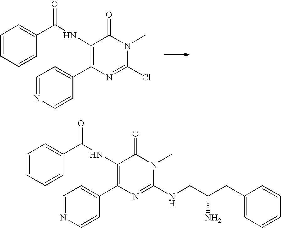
C1=CC=CC(C(=O)NC2=C(C3=CC=NC=C3)N=C(Cl)N(C)C2=O)=C1.C1=CC=CC(C(=O)NC2=C(C3=CC=NC=C3)N=C(NCC(CC3=CC=CC=C3)N)N(C)C2=O)=C1
